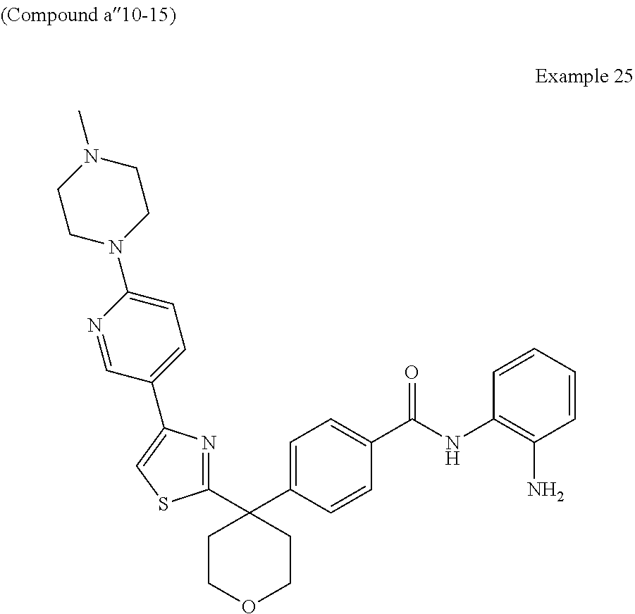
C1=CC(NC(C2=CC=C(C3(C4=NC(C5=CC=C(N6CCN(C)CC6)N=C5)=CS4)CCOCC3)C=C2)=O)=C(N)C=C1
